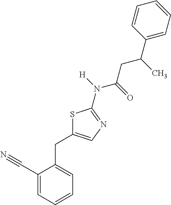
C1(C#N)=CC=CC=C1CC1=CN=C(N(C(CC(C)C2=CC=CC=C2)=O)[H])S1
